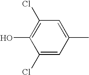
OC1=C(Cl)C=C(C)C=C1Cl
